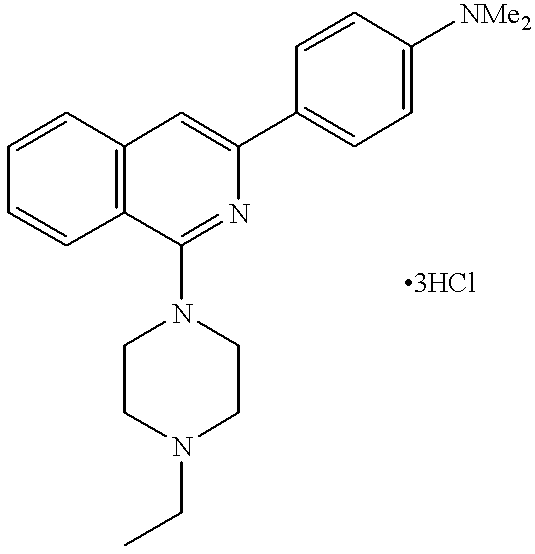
C1=CC2=C(C=C1)C=C(C1=CC=C([NMe2])C=C1)N=C2N1CCN(CC)CC1
